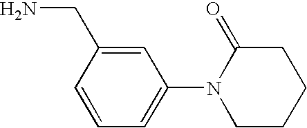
C1=CC=C(N2CCCCC2=O)C=C1CN
